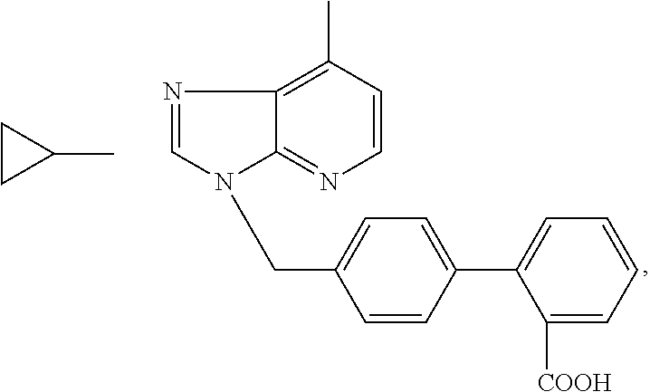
C12=C(C)C=CN=C1N(CC1=CC=C(C3=CC=CC=C3[COOH])C=C1)C=N2.CC1CC1
